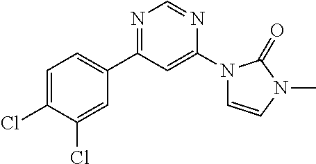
N1=C(C2=CC=C(Cl)C(Cl)=C2)C=C(N2C=CN(C)C2=O)N=C1
